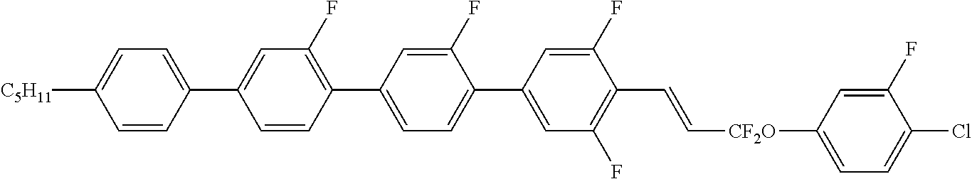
C1(F)=CC(C2=C(F)C=C(C3=CC=C([C5H11])C=C3)C=C2)=CC=C1C1=CC(F)=C(C=C[CF2O]C2=CC=C(Cl)C(F)=C2)C(F)=C1
